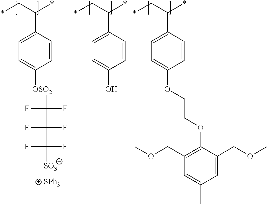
C1=C(C(C*)*)C=CC(O)=C1.C1=C(C(C*)*)C=CC(OCCOC2=C(COC)C=C(C)C=C2COC)=C1.C1=C(C(C*)*)C=CC([OSO2]C(C(C([SO3])(F)F)(F)F)(F)F)=C1
